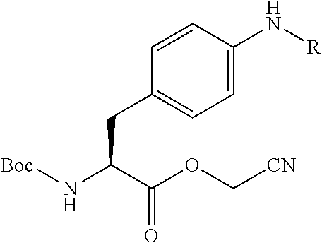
C1=CC(N[R])=CC=C1CC(C(OC[CN])=O)N[Boc]
